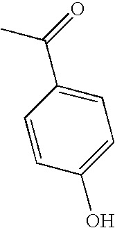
CC(=O)C1=CC=C(O)C=C1
